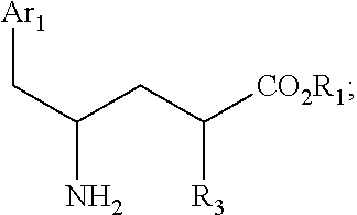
[Ar1]CC(CC([R3])[CO2R1])N
